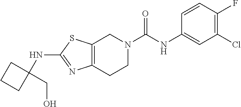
C12=C(CCN(C(NC3=CC(Cl)=C(F)C=C3)=O)C1)N=C(NC1(CO)CCC1)S2
